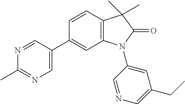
N1=CC(C2=CC3=C(C=C2)C(C)(C)C(=O)N3C2=CC(CC)=CN=C2)=CN=C1C
